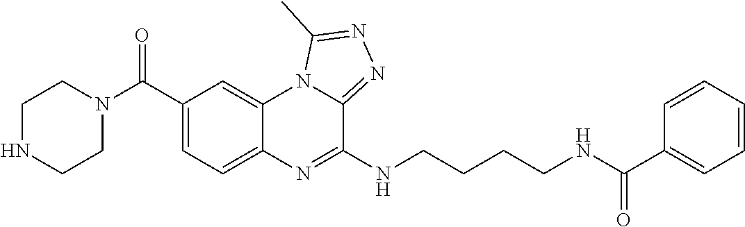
C1=C(C(N2CCNCC2)=O)C=C2C(=C1)N=C(NCCCCNC(C1=CC=CC=C1)=O)C1=NN=C(C)N21
